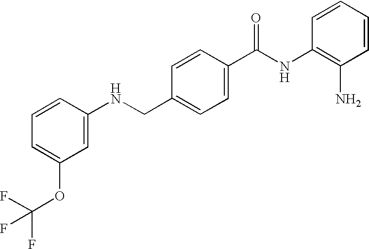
N(CC1=CC=C(C(NC2=C(N)C=CC=C2)=O)C=C1)C1=CC(OC(F)(F)F)=CC=C1
